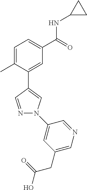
C1=C(C)C(C2=CN(C3=CC(CC(O)=O)=CN=C3)N=C2)=CC(C(=O)NC2CC2)=C1
